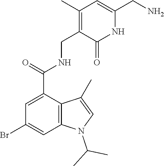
C(C1=C(C)C=C(CN)NC1=O)NC(=O)C1=CC(Br)=CC2=C1C(C)=CN2C(C)C
